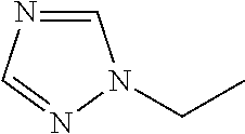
C1=NC=NN1CC
